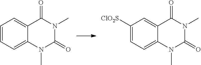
C1=CC=C2C(=C1)C(=O)N(C)C(=O)N2C.C1([ClO2S])=CC=C2C(=C1)C(=O)N(C)C(=O)N2C
